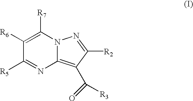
C1([R6])=C([R7])N2C(=C(C([R3])=O)C([R2])=N2)N=C1[R5]
